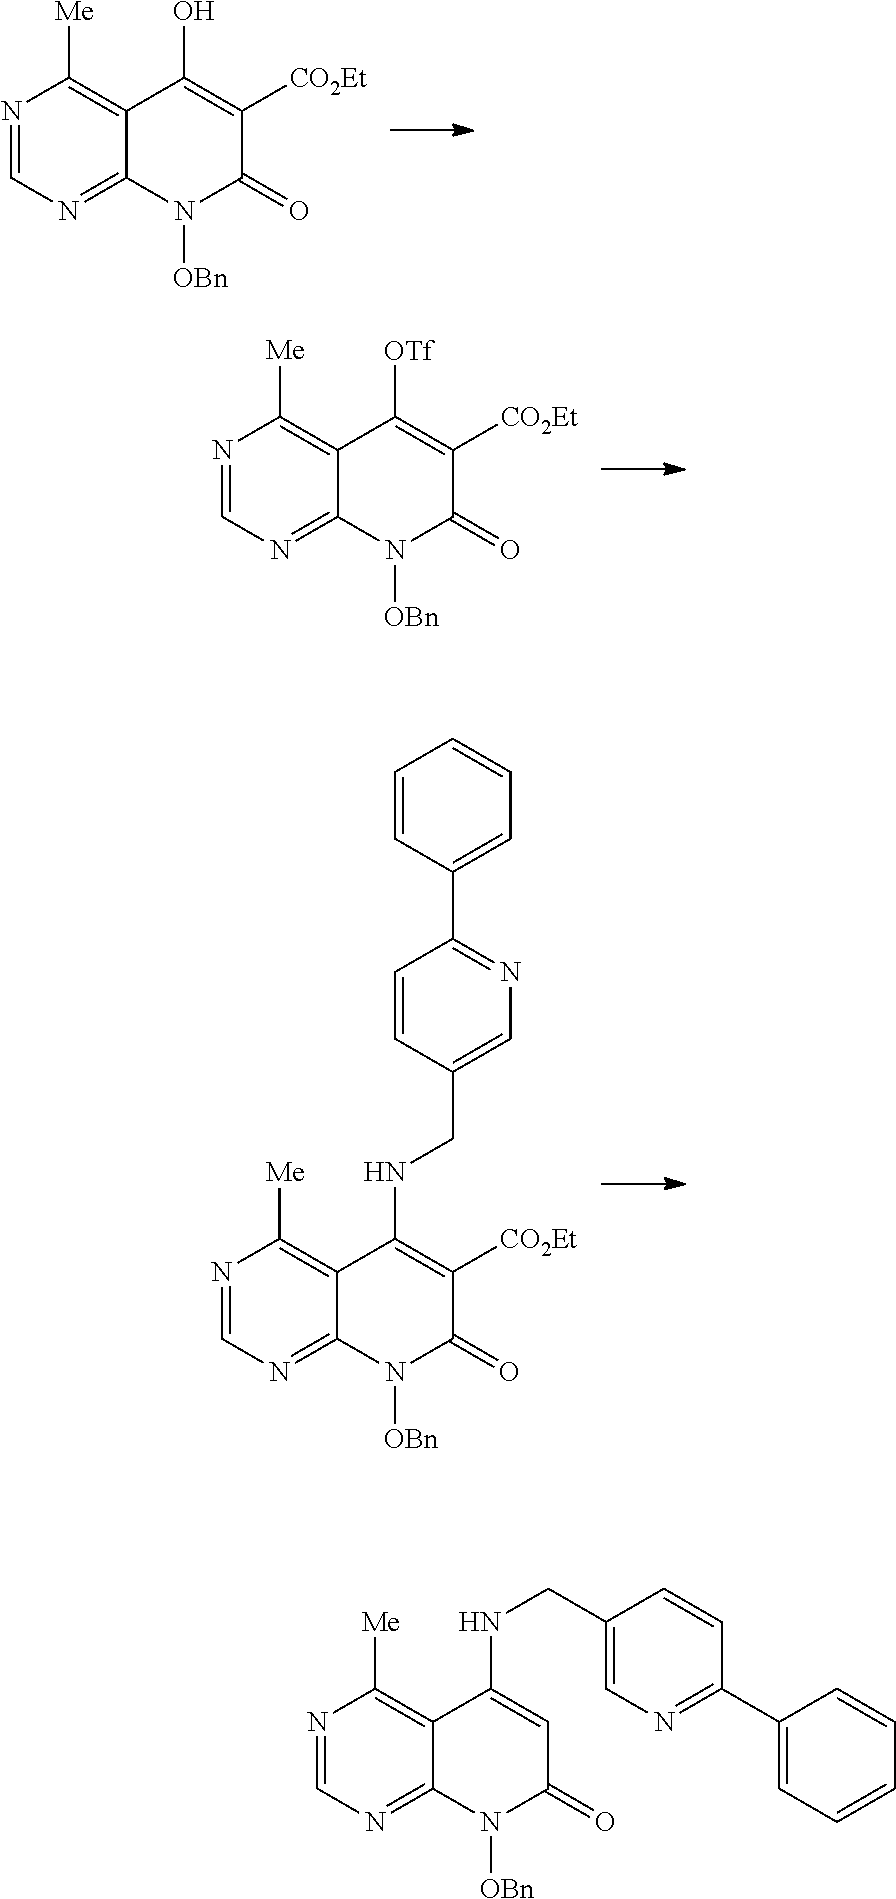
N1=CN=C2C(=C1[Me])C(O)=C([CO2Et])C(=O)N2[OBn].N1=CN=C2C(=C1[Me])C([OTf])=C([CO2Et])C(=O)N2[OBn].N1=CN=C2C(=C1[Me])C(NCC1=CN=C(C3=CC=CC=C3)C=C1)=C([CO2Et])C(=O)N2[OBn].N1=CN=C2C(=C1[Me])C(NCC1=CN=C(C3=CC=CC=C3)C=C1)=CC(=O)N2[OBn]
